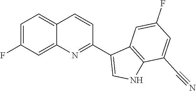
C1=C(F)C=C2C(=C1)C=CC(C1=CNC3=C1C=C(F)C=C3C#N)=N2
